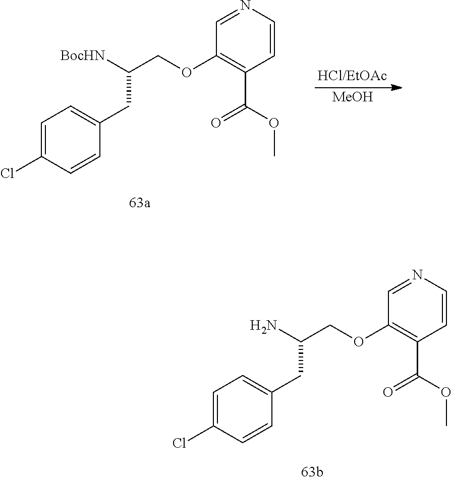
C1=C(Cl)C=CC(CC(COC2=C(C(OC)=O)C=CN=C2)N)=C1.C1=C(Cl)C=CC(CC(COC2=C(C(OC)=O)C=CN=C2)[BocHN])=C1.[MeOH]
